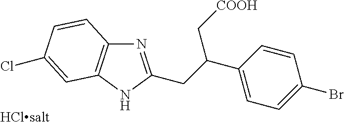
N1=C(CC(C2=CC=C(Br)C=C2)C[COOH])NC2=C1C=CC(Cl)=C2
